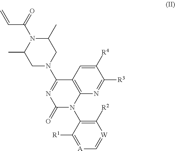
C1([R2])=C(N2C3=C(C=C([R4])C([R3])=N3)C(N3CC(C)N(C(=O)C=C)C(C)C3)=NC2=O)C([R1])=[A]C=[W]1
